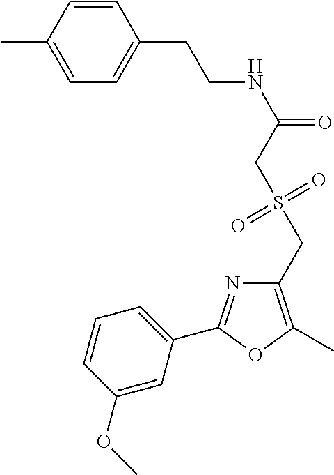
C1=C(C)C=CC(CCNC(=O)CS(CC2=C(C)OC(C3=CC=CC(OC)=C3)=N2)(=O)=O)=C1
